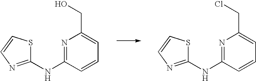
N1=C(NC2=NC=CS2)C=CC=C1CO.N1=C(NC2=NC=CS2)C=CC=C1CCl
